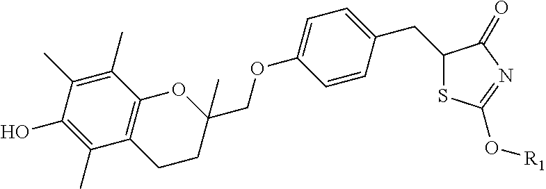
C1=CC(CC2SC(O[R1])=NC2=O)=CC=C1OCC1(C)OC2=C(CC1)C(C)=C(O)C(C)=C2C
